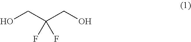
OCC(CO)(F)F
